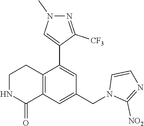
C1NC(=O)C2=C(C1)C(C1=CN(C)N=C1[CF3])=CC(CN1C([NO2])=NC=C1)=C2
